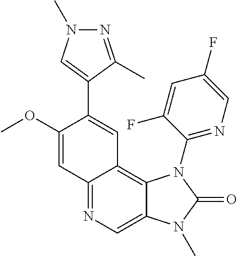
C12=NC=C3C(=C1C=C(C1=CN(C)N=C1C)C(OC)=C2)N(C1=NC=C(F)C=C1F)C(=O)N3C
